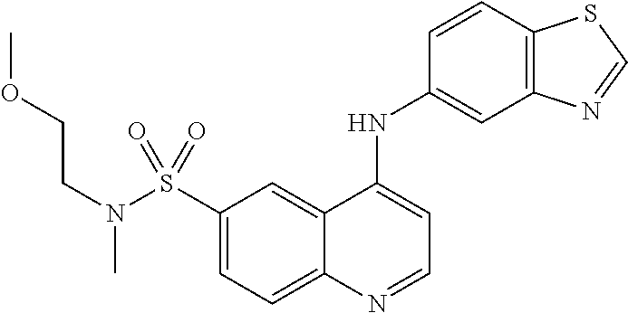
N(S(C1=CC=C2C(=C1)C(NC1=CC3=C(C=C1)SC=N3)=CC=N2)(=O)=O)(CCOC)C
